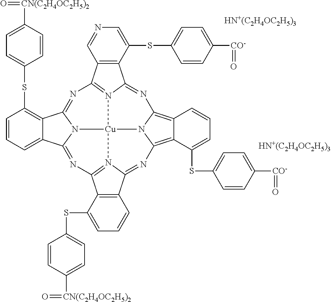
C1=CC=C2C(=C1SC1=CC=C([CN(C2H4OC2H5)2]=O)C=C1)C1=NC3=N4C(=NC5=C6C(=C7N5[Cu]45N1C2=NC1=N5C(=N7)C2=C1C(SC1=CC=C([CN(C2H4OC2H5)2]=O)C=C1)=CC=C2)C(SC1=CC=C([CO-]=O)C=C1)=CC=C6)C1=C3C=NC=C1SC1=CC=C([CO-]=O)C=C1.[HN+(C2H4OC2H5)3].[HN+(C2H4OC2H5)3]
